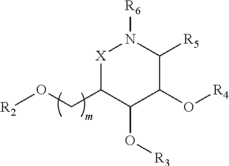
[X]1C(CO[R2])C(O[R3])C(O[R4])C([R5])N1[R6]
